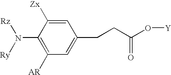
C1([AR])=C(N([Ry])[Rz])C([Zx])=CC(CCC(=O)O[Y])=C1
